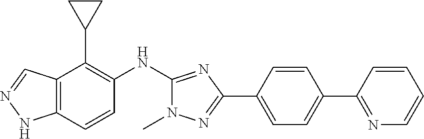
C12=C(C=CC(NC3=NC(C4=CC=C(C5=NC=CC=C5)C=C4)=NN3C)=C1C1CC1)NN=C2
